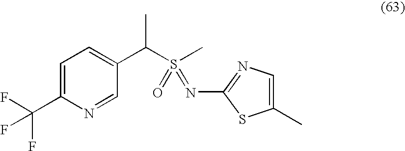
C1(C)=CN=C(N=S(=O)(C)C(C2=CC=C(C(F)(F)F)N=C2)C)S1
